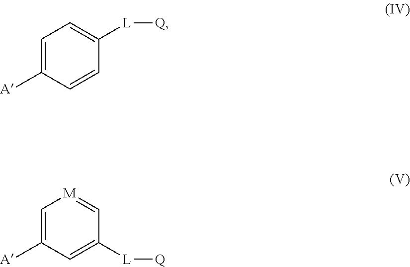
C1=C([A])C=CC([L][Q])=C1.C1=C([A])C=C([L][Q])C=[M]1
